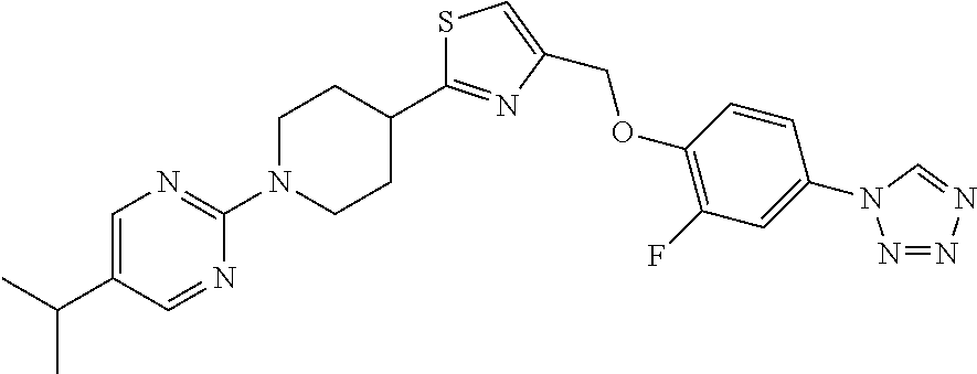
N1=NN=CN1C1=CC(F)=C(OCC2=CSC(C3CCN(C4=NC=C(C(C)C)C=N4)CC3)=N2)C=C1
